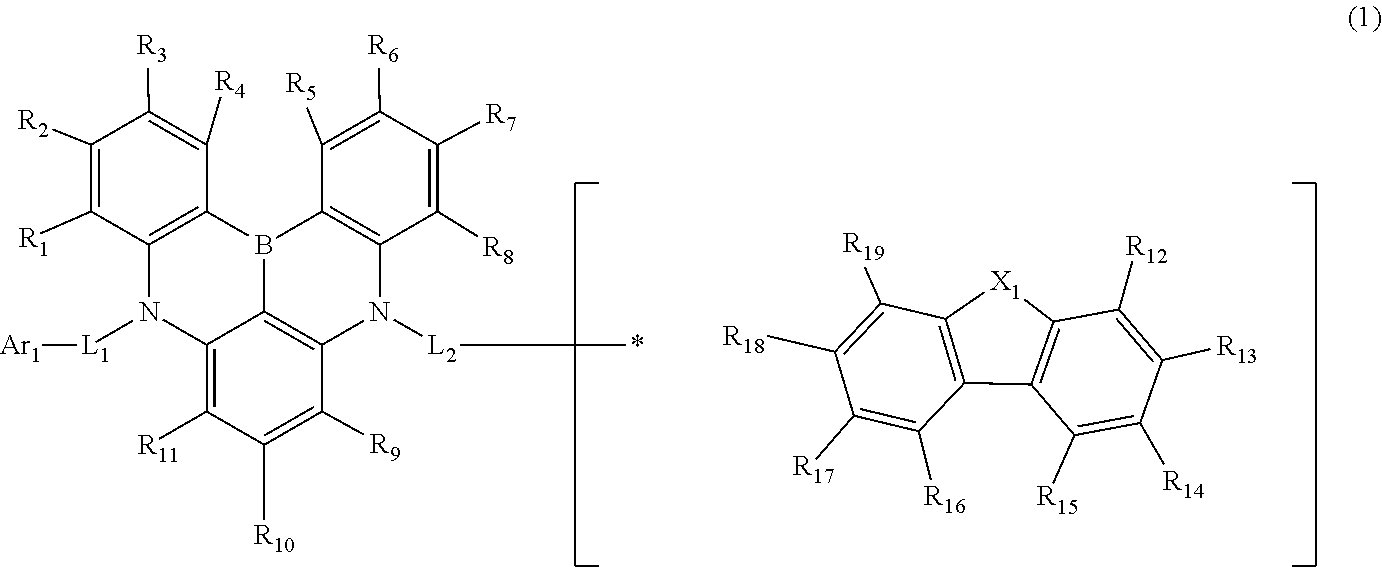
C12=C(N([L2]*)C3=C4B1C1=C(C([R1])=C([R2])C([R3])=C1[R4])N([L1][Ar1])C4=C([R11])C(C[R10])=C3[R9])C([R8])=C([R7])C([R6])=C2[R5].[R17]C1=C([R16])C2=C([X1]C3=C2C([R15])=C([R14])C([R13])=C3[R12])C([R19])=C1[R18]
